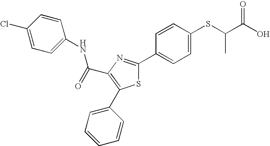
C(C1=C(C2=CC=CC=C2)SC(C2=CC=C(SC(C(O)=O)C)C=C2)=N1)(NC1=CC=C(Cl)C=C1)=O
